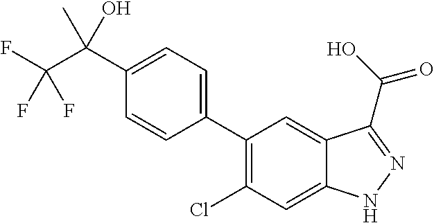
C1(C2=CC=C(C(C(F)(F)F)(C)O)C=C2)=C(Cl)C=C2C(=C1)C(C(O)=O)=NN2
